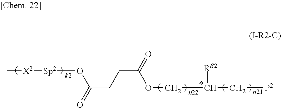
C[X2][Sp2]OC(CCC(=O)OCC(C[P2])[RS2])=O
